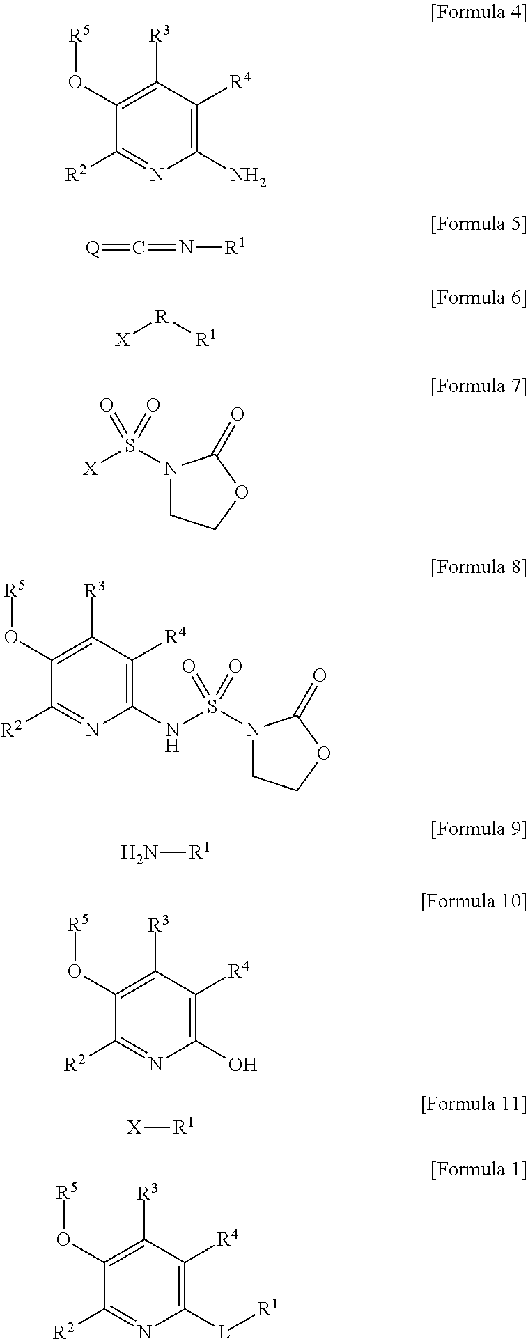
C1([R3])=C(O[R5])C([R2])=NC(N)=C1[R4].[Q]=C=N[R1].[X][R][R1].N1(S([X])(=O)=O)CCOC1=O.N1(S(=O)(=O)NC2=C([R4])C([R3])=C(O[R5])C([R2])=N2)CCOC1=O.N[R1].C1([R3])=C(O[R5])C([R2])=NC(O)=C1[R4].[X][R1].C1([R3])=C(O[R5])C([R2])=NC([L][R1])=C1[R4]
